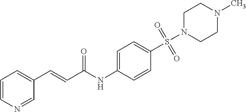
C1=CN=CC(C=CC(NC2=CC=C(S(=O)(N3CCN(C)CC3)=O)C=C2)=O)=C1
